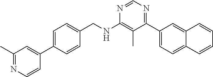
N1=CN=C(C2=CC=C3C(=C2)C=CC=C3)C(C)=C1NCC1=CC=C(C2=CC(C)=NC=C2)C=C1
